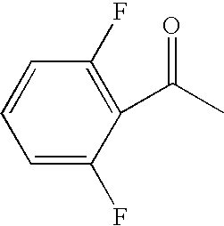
C1=C(F)C(C(C)=O)=C(F)C=C1
